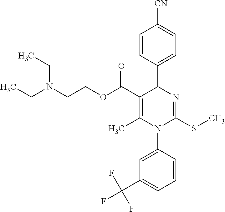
C1=CC(C2C(C(OCCN(CC)CC)=O)=C(C)N(C3=CC(C(F)(F)F)=CC=C3)C(SC)=N2)=CC=C1[CN]
